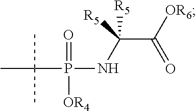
CC(P(NC(C([OR6])=O)([R5])[R5])(=O)[OR4])(C)C
